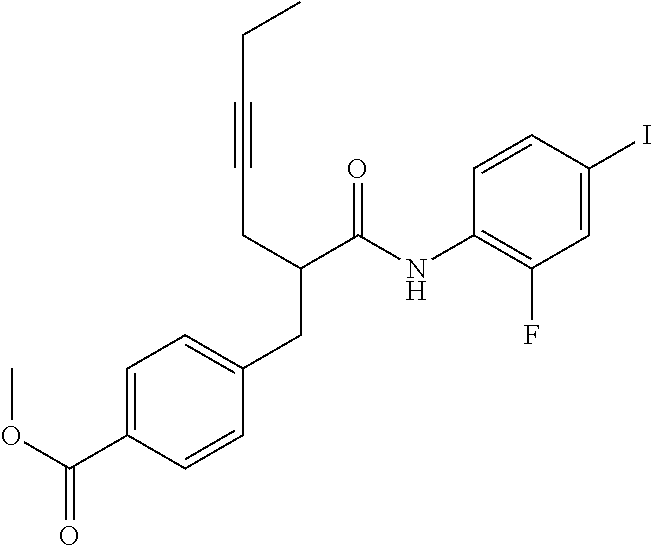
C1(NC(C(CC#CCC)CC2=CC=C(C(OC)=O)C=C2)=O)=C(F)C=C(I)C=C1
